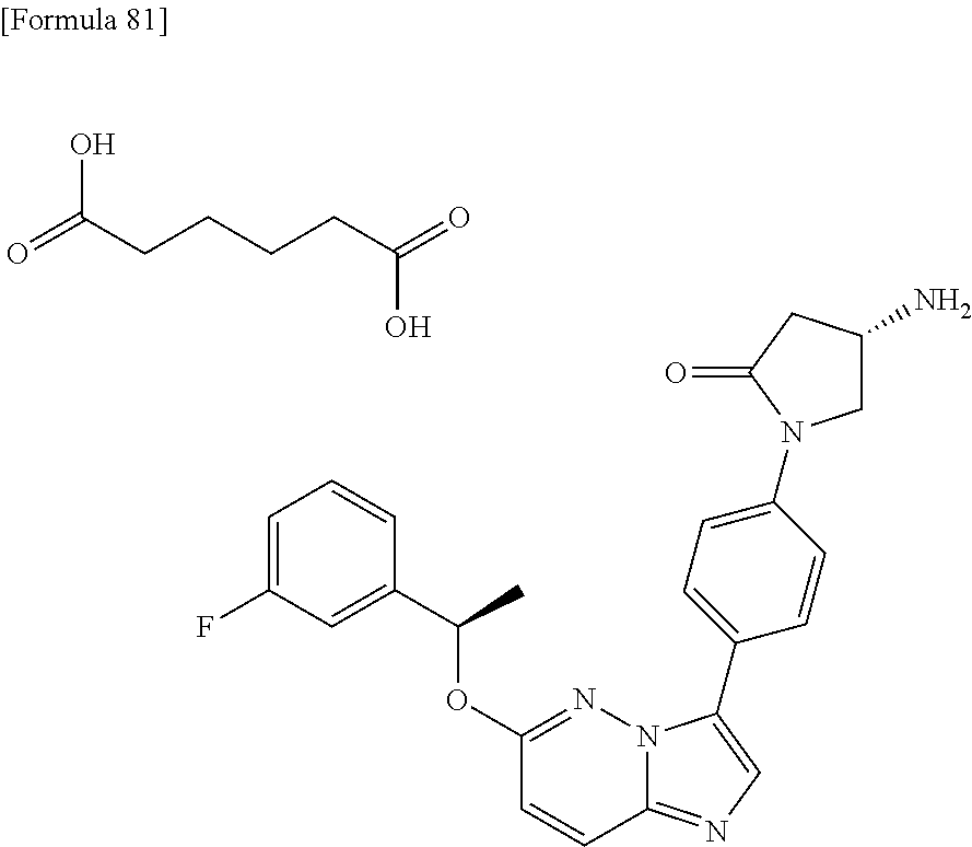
C1=C(F)C=C(C(OC2=NN3C(=NC=C3C3=CC=C(N4CC(N)CC4=O)C=C3)C=C2)C)C=C1.C(CCC(=O)O)CC(=O)O
